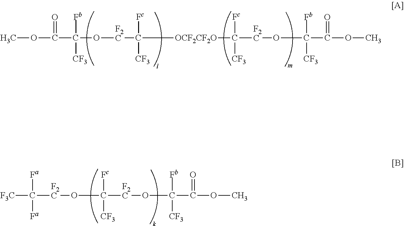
COC(=O)C([Fb])([CF3])O[F2C]C([Fc])([CF3])[OCF2CF2O]C([Fc])([CF3])[F2C]OC([Fb])([CF3])C(=O)OC.[F3C]C([Fa])([Fa])[F2C]OC([F2C]OC(C(=O)OC)([CF3])[Fb])([Fc])[CF3]
